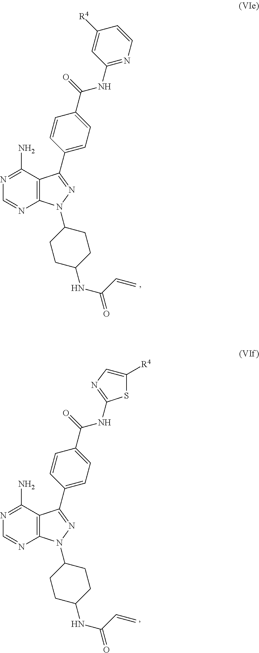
C12=C(C(N)=NC=N1)C(C1=CC=C(C(NC3=NC=CC([R4])=C3)=O)C=C1)=NN2C1CCC(NC(=O)C=C)CC1.S1C(NC(C2=CC=C(C3=NN(C4CCC(NC(=O)C=C)CC4)C4=C3C(N)=NC=N4)C=C2)=O)=NC=C1[R4]
